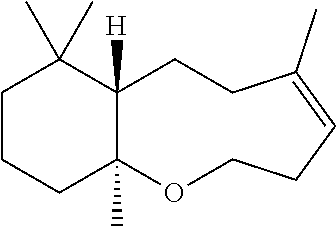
C1CCC2(C)C([H])(C1(C)C)CCC(C)=CCCO2
